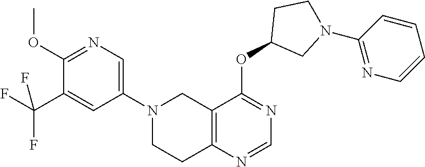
N1(C2=CN=C(OC)C(C(F)(F)F)=C2)CCC2=C(C1)C(OC1CN(C3=NC=CC=C3)CC1)=NC=N2
